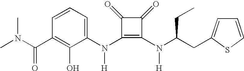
C(C1=C(O)C(N(C2=C(N([H])C(CC)CC3=CC=CS3)C(=O)C2=O)[H])=CC=C1)(=O)N(C)C
